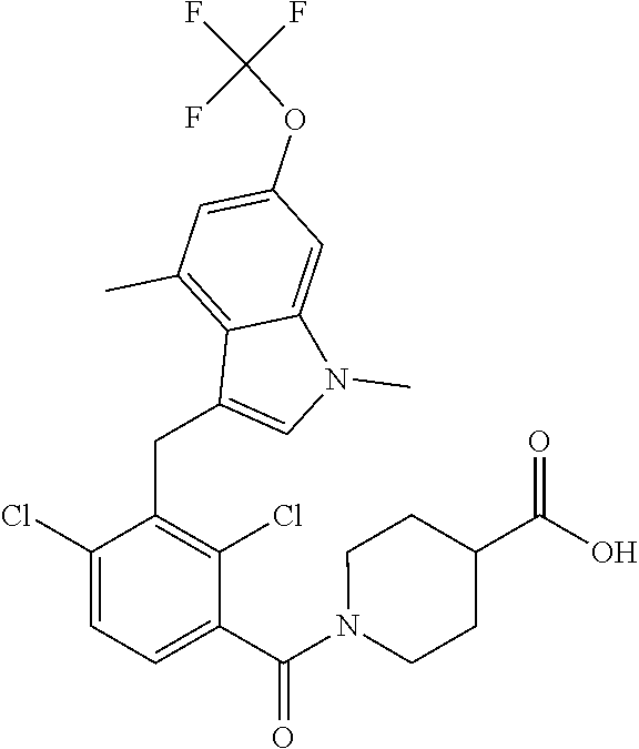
C1(Cl)=CC=C(C(N2CCC(C(O)=O)CC2)=O)C(Cl)=C1CC1=CN(C)C2=CC(OC(F)(F)F)=CC(C)=C21
